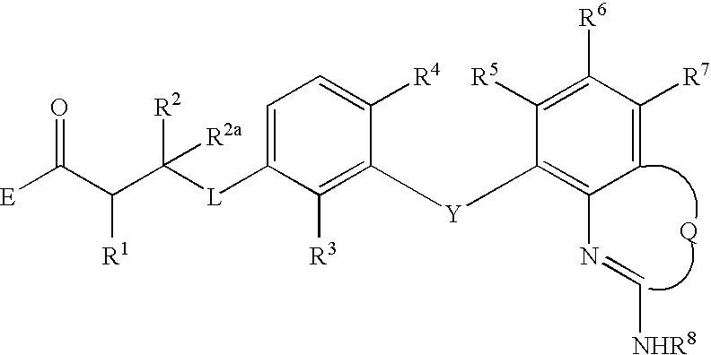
C1([R3])=C([Y]C2=C(N=C[NHR8])C=C([R7])C([R6])=C2[R5])C([R4])=CC=C1[L]C(C(C([E])=O)[R1])([R2])[R2a]
